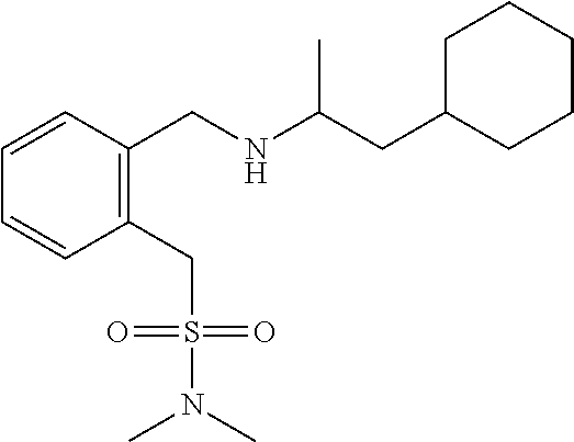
C1=CC(CNC(CC2CCCCC2)C)=C(CS(=O)(=O)N(C)C)C=C1
